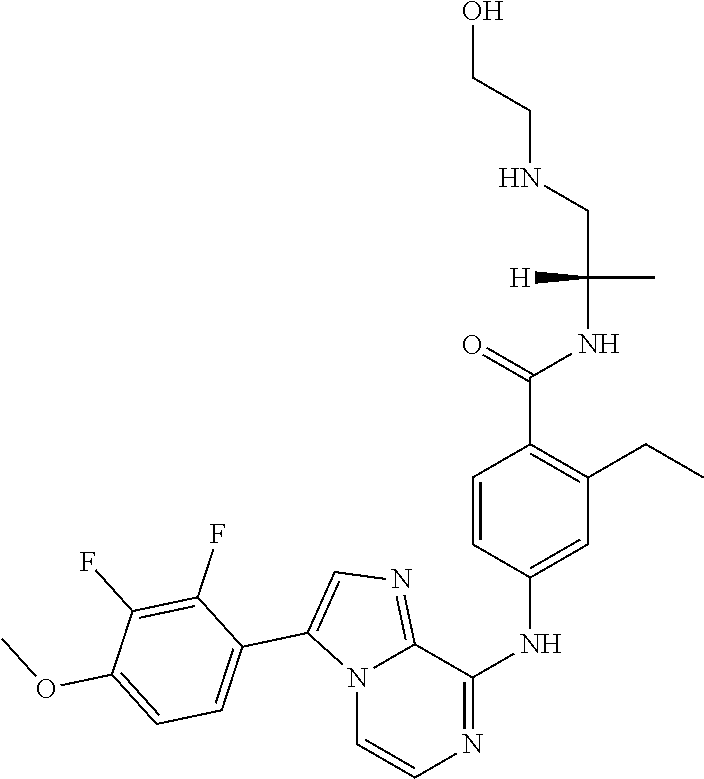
C1=CC(NC2=NC=CN3C2=NC=C3C2=CC=C(OC)C(F)=C2F)=CC(CC)=C1C(=O)NC(CNCCO)(C)[H]
